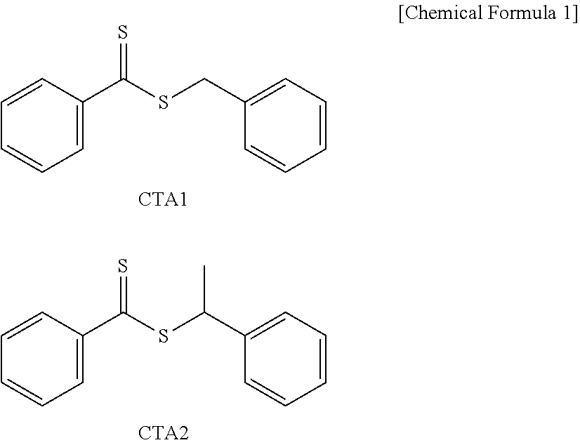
C1=C(C(SCC2=CC=CC=C2)=S)C=CC=C1.C1=C(C(SC(C2=CC=CC=C2)C)=S)C=CC=C1
